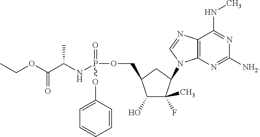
C(OC(C(NP(=O)(OC1=CC=CC=C1)OCC1C(O)C(F)(C)C(N2C3=C(C(NC)=NC([NH2])=N3)N=C2)C1)C)=O)C
